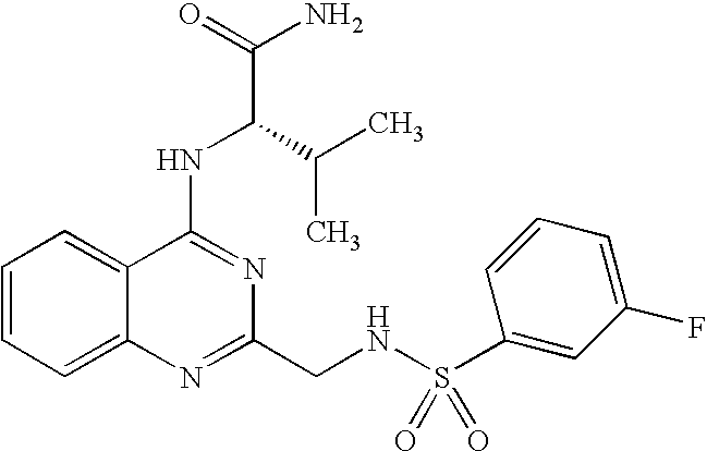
C1=CC=C2C(=C1)C(NC(C(N)=O)C(C)C)=NC(CNS(C1=CC(F)=CC=C1)(=O)=O)=N2
